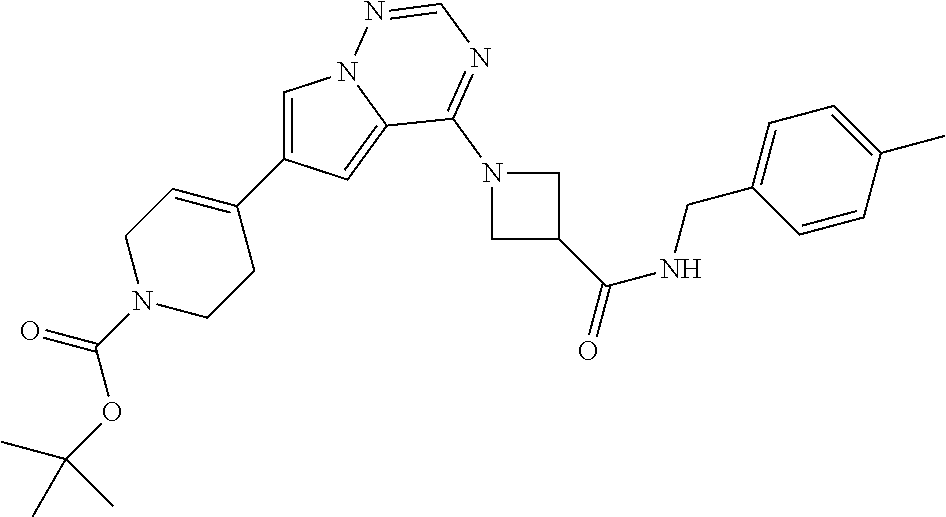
C1=C(C2=CCN(C(OC(C)(C)C)=O)CC2)C=C2N1N=CN=C2N1CC(C(NCC2=CC=C(C)C=C2)=O)C1
